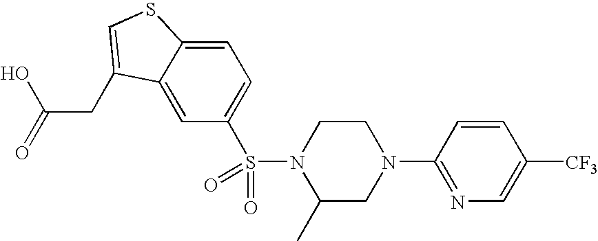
C1N(C2=NC=C([CF3])C=C2)CCN(S(=O)(=O)C2=CC=C3C(=C2)C(CC(O)=O)=CS3)C1C
